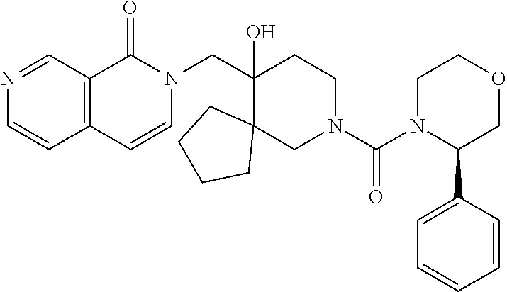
C1=CC2=C(C=N1)C(=O)N(CC1(O)C3(CN(C(N4C(C5=CC=CC=C5)COCC4)=O)CC1)CCCC3)C=C2
